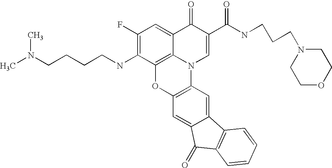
C1(F)=C(NCCCCN(C)C)C2=C3C(=C1)C(=O)C(C(=O)NCCCN1CCOCC1)=CN3C1=C(O2)C=C2C(=C1)C1=C(C2=O)C=CC=C1
